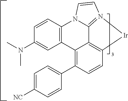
C12=C(C=C(N(C)C)C=C1)C1=C(C3=CC=C([NC])C=C3)C=CC3=C1C1=N([Ir]3)C=CN21
